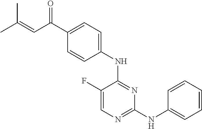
N(C1=NC=C(F)C(NC2=CC=C(C(C=C(C)C)=O)C=C2)=N1)C1=CC=CC=C1
